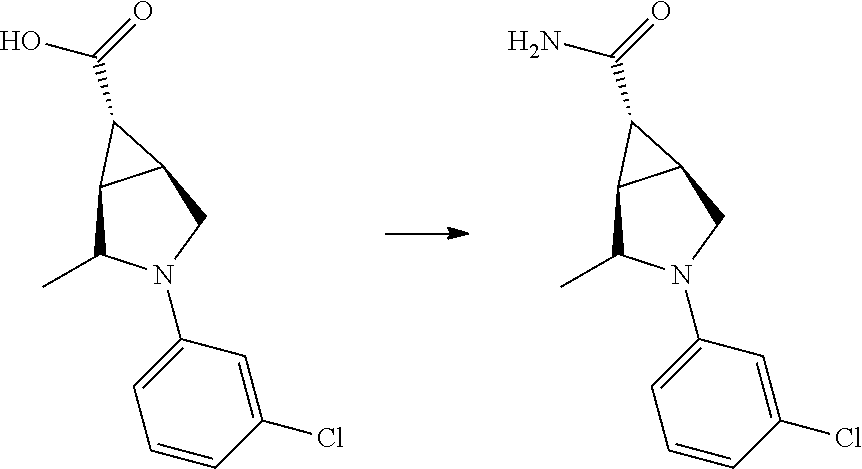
C12C(C)N(C3=CC=CC(Cl)=C3)CC1C2C(=O)N.C12C(C)N(C3=CC=CC(Cl)=C3)CC1C2C(=O)O
